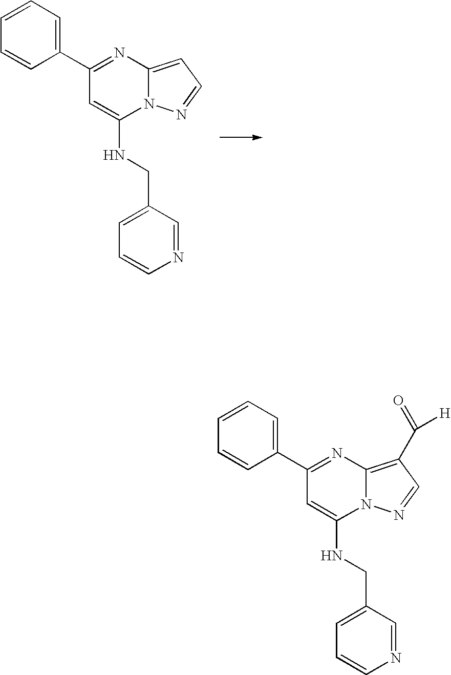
C1(C2=CC=CC=C2)=NC2=CC=NN2C(NCC2=CC=CN=C2)=C1.C1(C2=CC=CC=C2)=NC2=C(C(=O)[H])C=NN2C(NCC2=CC=CN=C2)=C1
